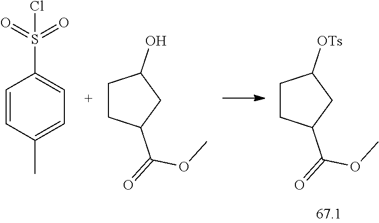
C1CC(C(OC)=O)CC1[OTs].C1=CC(C)=CC=C1S(=O)(=O)Cl.C1CC(C(OC)=O)CC1O
